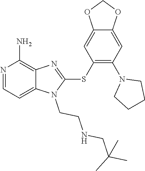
C12=CC=NC(N)=C1N=C(SC1=C(N3CCCC3)C=C3C(=C1)OCO3)N2CCNCC(C)(C)C
